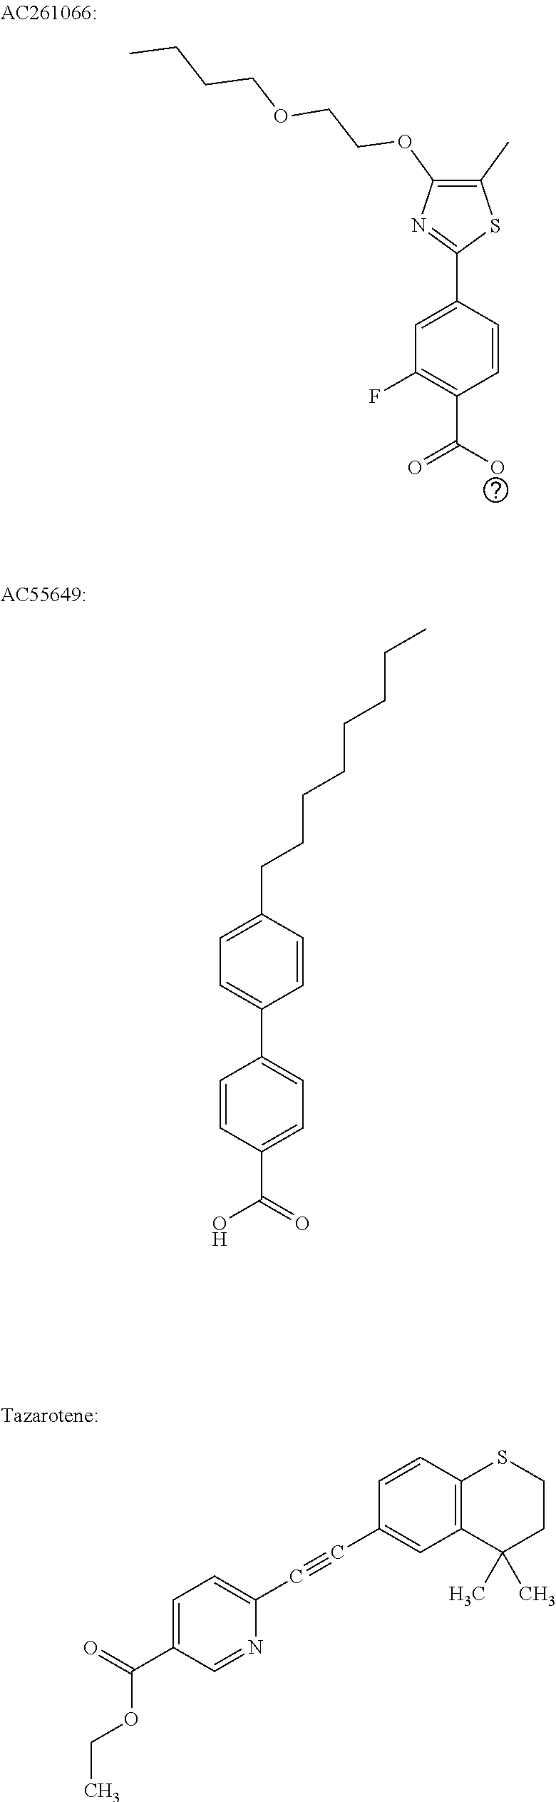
C1(C)=C(OCCOCCCC)N=C(C2=CC(F)=C(C(O)=O)C=C2)S1.C1=CC(C(=O)O)=CC=C1C1=CC=C(CCCCCCCC)C=C1.C12=C(C=CC(C#CC3=CC=C(C(=O)OCC)C=N3)=C1)SCCC2(C)C
